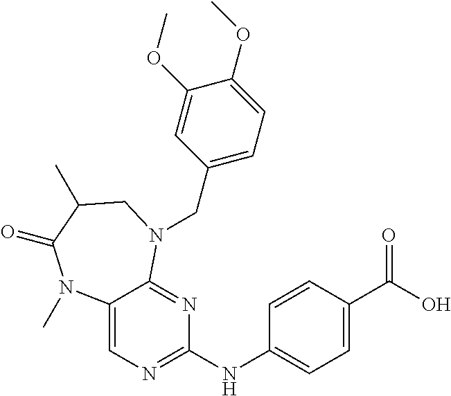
C12=CN=C(NC3=CC=C(C(O)=O)C=C3)N=C1N(CC1=CC=C(OC)C(OC)=C1)CC(C)C(=O)N2C
